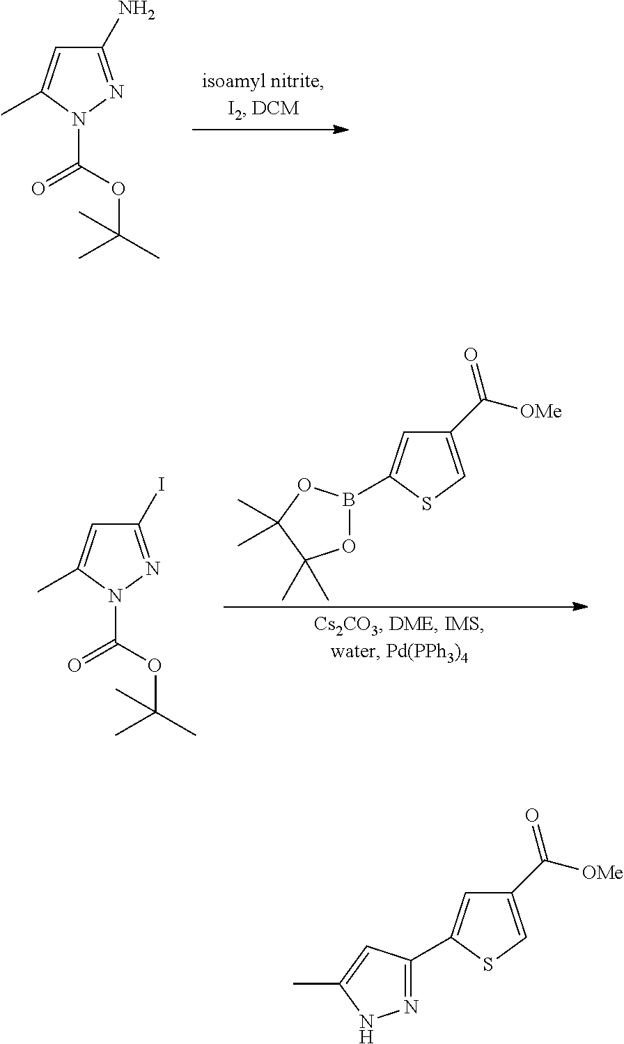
C1(N)=NN(C(OC(C)(C)C)=O)C(C)=C1.O1B(C2=CC(C([OMe])=O)=CS2)OC(C)(C)C1(C)C.C1(I)=NN(C(OC(C)(C)C)=O)C(C)=C1.C1(C([OMe])=O)=CSC(C2=NNC(C)=C2)=C1
